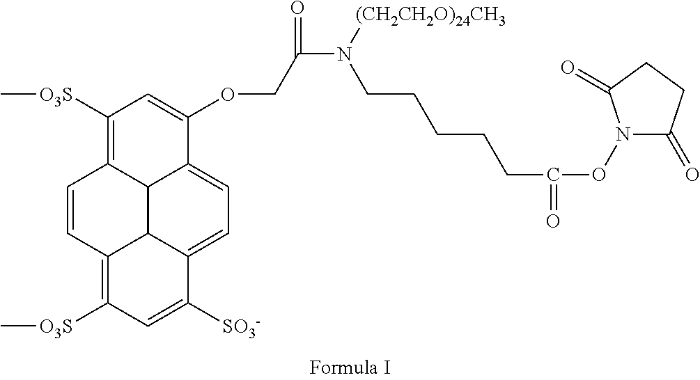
C1([O3S]C)=C2C3C(=CC=C4C3C(=C([O3S]C)C=C4[SO3-])C=C2)C(OCC(N(CCCCCC(ON2C(=O)CCC2=O)=O)[(CH2CH2O)24CH3])=O)=C1
